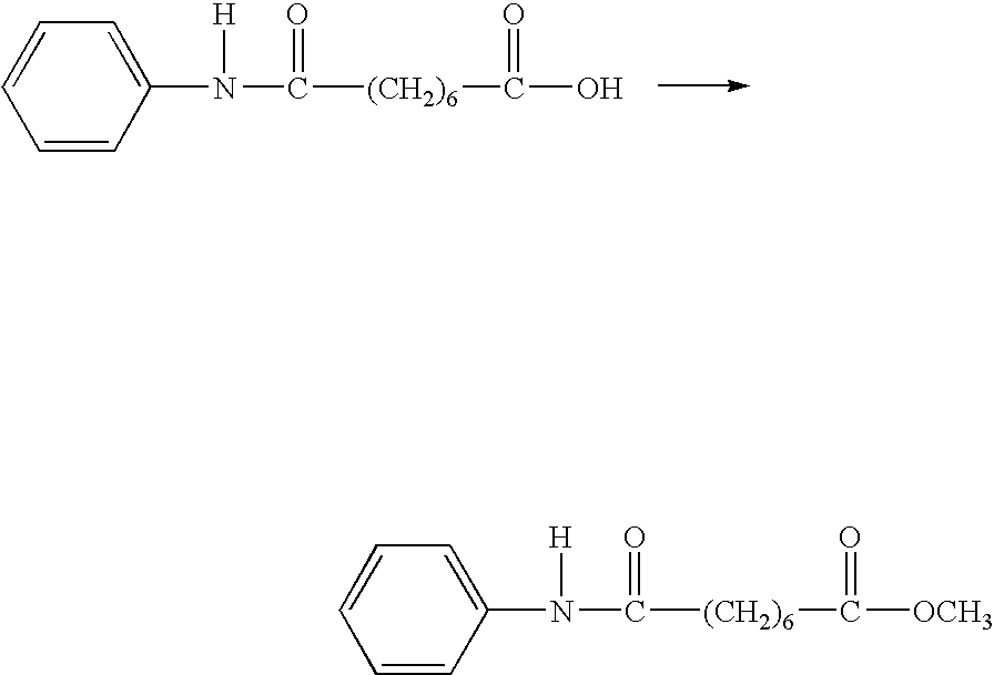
C1=CC(N(C([(CH2)6]C(O)=O)=O)[H])=CC=C1.C1=CC(N(C([(CH2)6]C([OCH3])=O)=O)[H])=CC=C1
